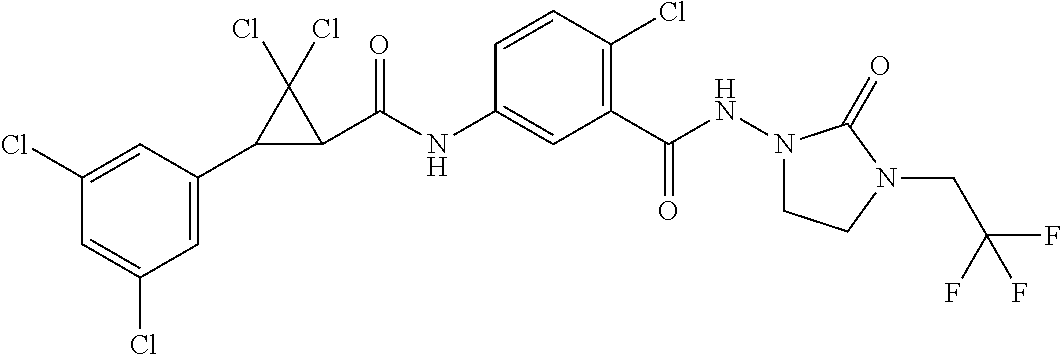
C1(C2C(C(NC3=CC(C(NN4CCN(CC(F)(F)F)C4=O)=O)=C(Cl)C=C3)=O)C2(Cl)Cl)=CC(Cl)=CC(Cl)=C1
